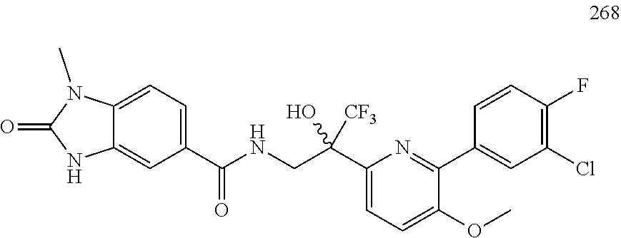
C12=CC=C(C(NCC(C3=CC=C(OC)C(C4=CC(Cl)=C(F)C=C4)=N3)(O)[CF3])=O)C=C1NC(=O)N2C
